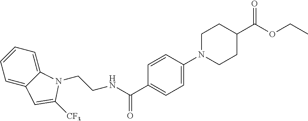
C1=C2C(=CC=C1)N(CCNC(C1=CC=C(N3CCC(C(OCC)=O)CC3)C=C1)=O)C([CF3])=C2
